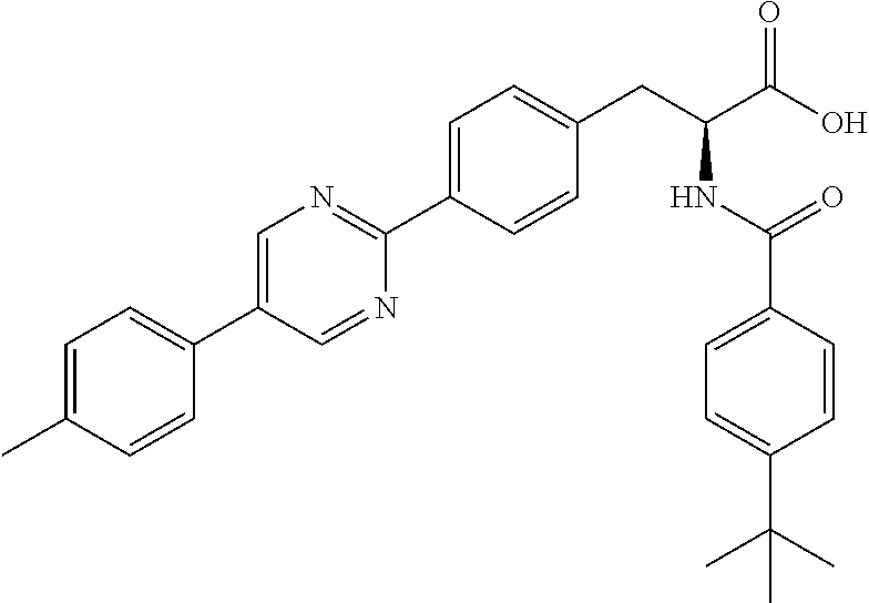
CC1=CC=C(C2=CN=C(C3=CC=C(CC(NC(=O)C4=CC=C(C(C)(C)C)C=C4)C(O)=O)C=C3)N=C2)C=C1
